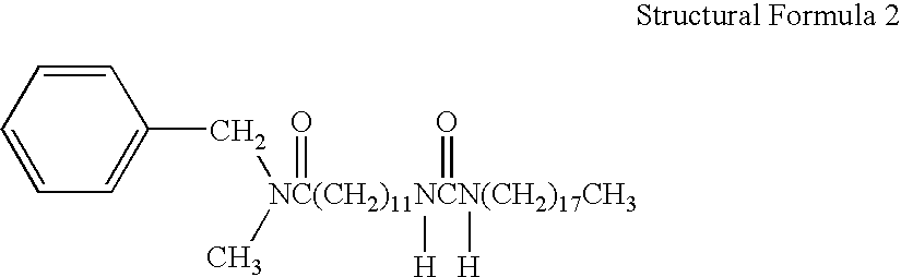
C1=C(C[NC(CH2)11NCN(CH2)17CH3](C)(=O)(=O)([H])[H])C=CC=C1
